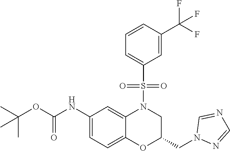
C1(NC(OC(C)(C)C)=O)=CC=C2C(=C1)N(S(C1=CC=CC(C(F)(F)F)=C1)(=O)=O)CC(CN1N=CN=C1)O2
